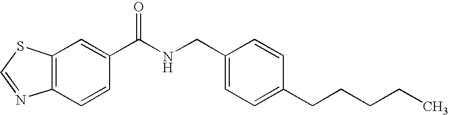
C12=C(C=C(C(NCC3=CC=C(CCCCC)C=C3)=O)C=C1)SC=N2
